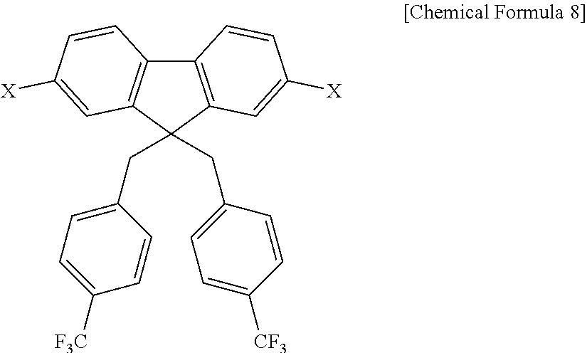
C12=C(C(CC3=CC=C([F3C])C=C3)(CC3=CC=C([CF3])C=C3)C3=C1C=CC([X])=C3)C=C([X])C=C2
